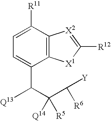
C1=C([R11])C2=C(C(C(C(C([Y])[R6])([Q14])[R5])[Q13])=C1)[X1]C([R12])=[X2]2
